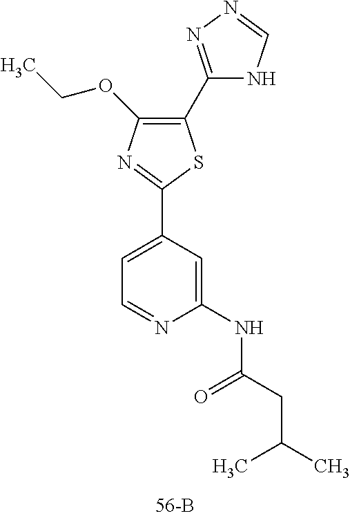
C1(C2=NN=CN2)=C(OCC)N=C(C2=CC=NC(NC(CC(C)C)=O)=C2)S1
